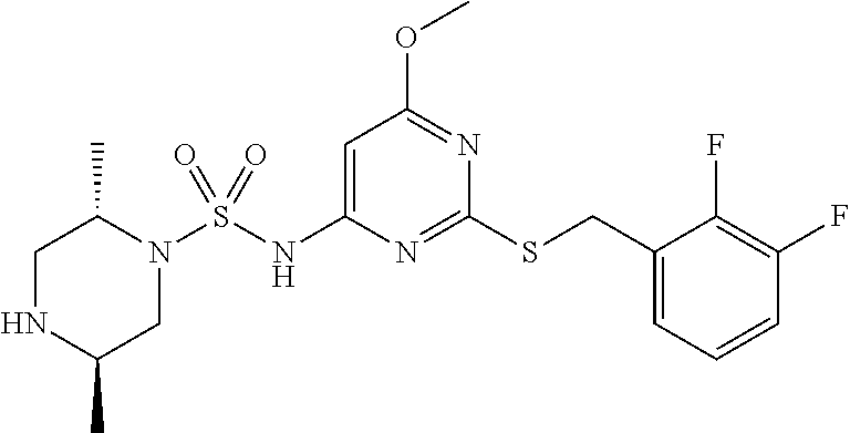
N1=C(SCC2=CC=CC(F)=C2F)N=C(OC)C=C1NS(=O)(=O)N1CC(C)NCC1C
